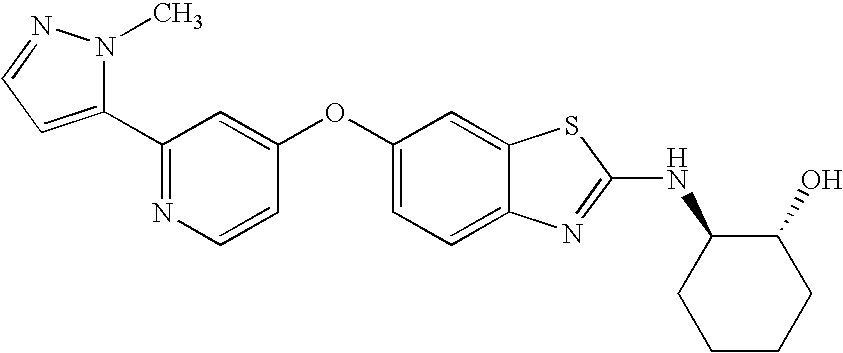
N1=C(C2=CC=NN2C)C=C(OC2=CC=C3C(=C2)SC(NC2CCCCC2O)=N3)C=C1
